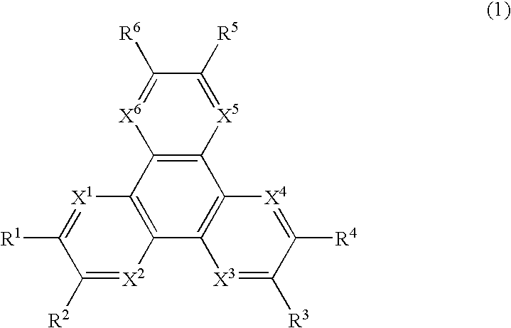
C1([R2])=[X2]C2=C([X1]=C1[R1])C1=C(C3=C2[X3]=C([R3])C([R4])=[X4]3)[X5]=C([R5])C([R6])=[X6]1
